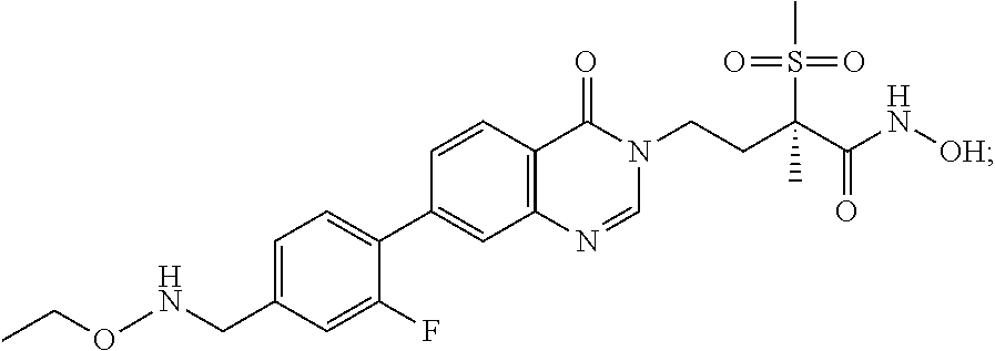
O(NCC1=CC=C(C2=CC3=C(C=C2)C(=O)N(CCC(C(N[OH])=O)(C)S(C)(=O)=O)C=N3)C(F)=C1)CC
